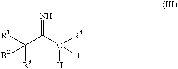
[R1]C(C(C([R4])([H])[H])=N)([R2])[R3]
